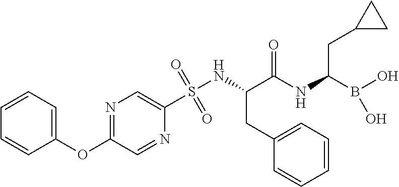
O=S(NC(C(NC(B(O)O)CC1CC1)=O)CC1=CC=CC=C1)(=O)C1=CN=C(OC2=CC=CC=C2)C=N1
